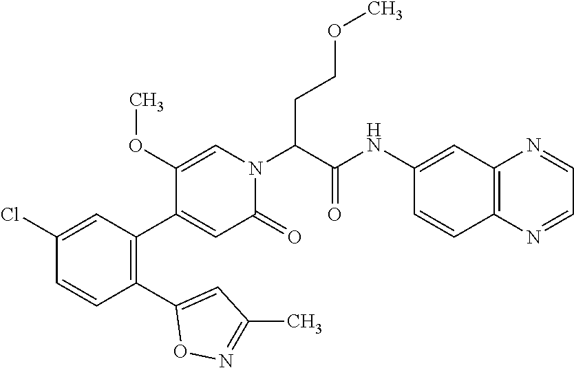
C1(OC)=CN(C(C(=O)NC2=CC3=C(C=C2)N=CC=N3)CCOC)C(=O)C=C1C1=C(C2=CC(C)=NO2)C=CC(Cl)=C1
